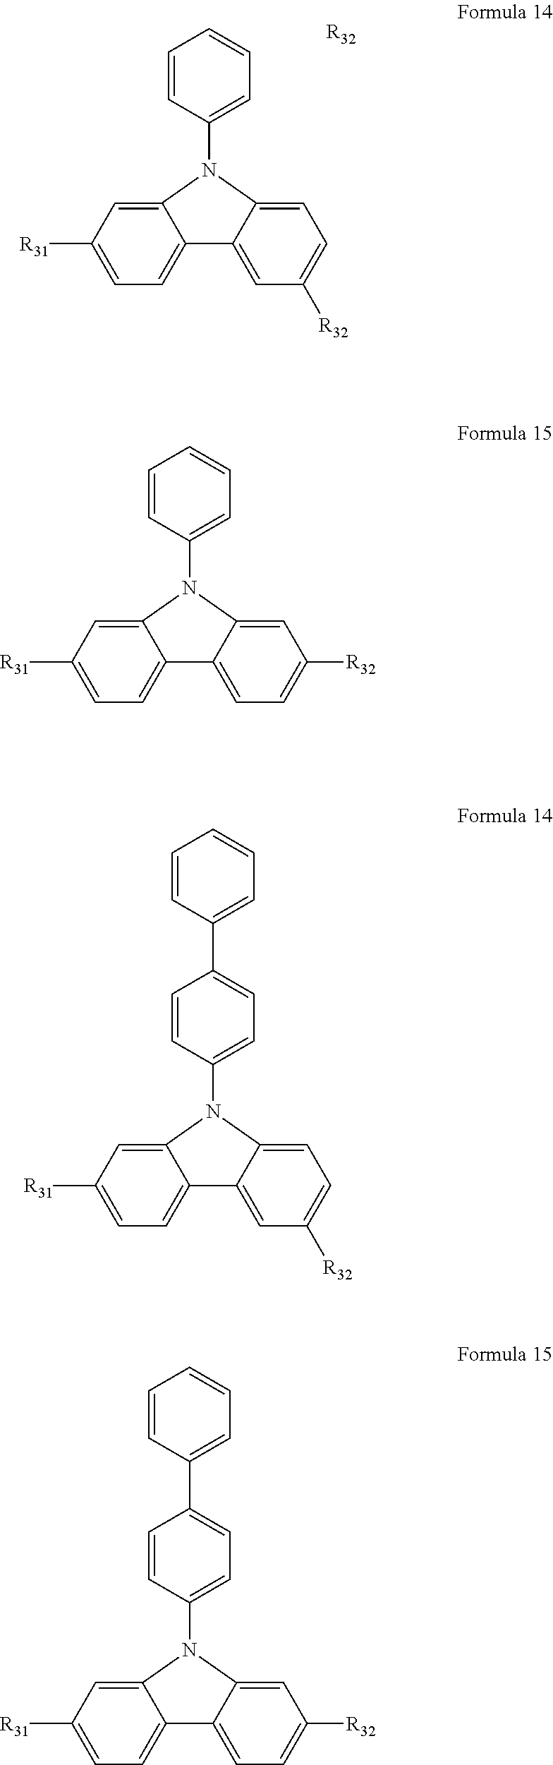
C12=CC([R31])=CC=C1C1=CC([R32])=CC=C1N2C1=CC=CC=C1.[R32].C12=CC([R31])=CC=C1C1=CC=C([R32])C=C1N2C1=CC=CC=C1.C12=CC([R31])=CC=C1C1=CC([R32])=CC=C1N2C1=CC=C(C2=CC=CC=C2)C=C1.C12=CC([R31])=CC=C1C1=CC=C([R32])C=C1N2C1=CC=C(C2=CC=CC=C2)C=C1
